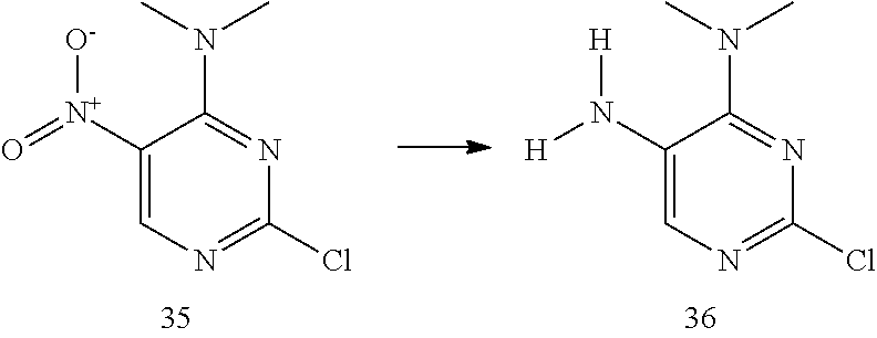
C1(N([H])[H])=CN=C(Cl)N=C1N(C)C.C1([N+](=O)[O-])=CN=C(Cl)N=C1N(C)C
